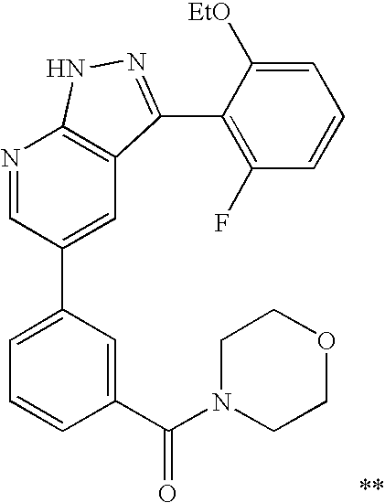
N1=CC(C2=CC=CC(C(N3CCOCC3)=O)=C2)=CC2=C1NN=C2C1=C(F)C=CC=C1[EtO]
